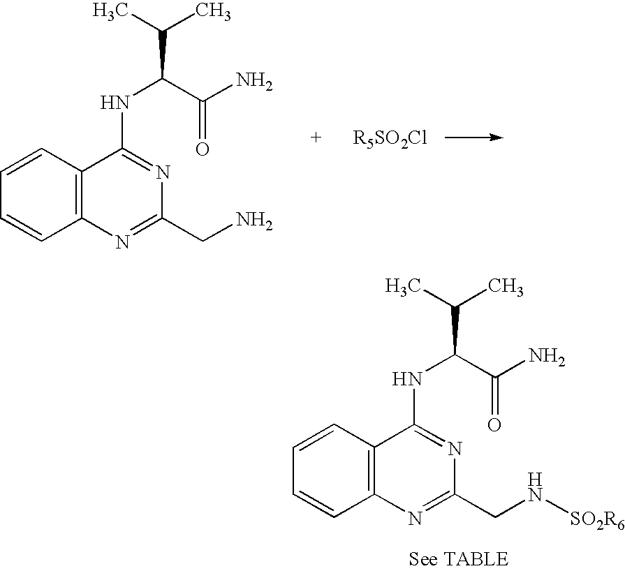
C12=C(C=CC=C1)C(NC(C(=O)N)C(C)C)=NC(CN[SO2R6])=N2.C12=C(C=CC=C1)C(NC(C(=O)N)C(C)C)=NC(CN)=N2
